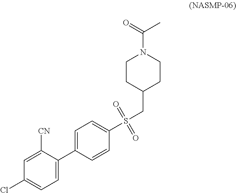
C1=C(C2=CC=C(Cl)C=C2[CN])C=CC(S(CC2CCN(C(=O)C)CC2)(=O)=O)=C1
